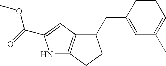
N1C2=C(C=C1C(=O)OC)C(CC1=CC(C)=CC=C1)CC2
